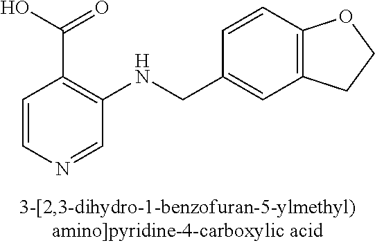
C1=CN=CC(NCC2=CC3=C(C=C2)OCC3)=C1C(O)=O
